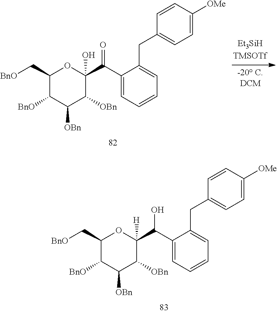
C1(C[BnO])C([BnO])C([OBn])C([OBn])C(C(C2=CC=CC=C2CC2=CC=C([OMe])C=C2)=O)(O)O1.C1(C[BnO])C([BnO])C([OBn])C([OBn])C(C(C2=CC=CC=C2CC2=CC=C([OMe])C=C2)O)([H])O1
